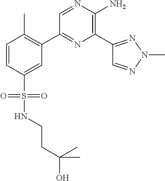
C1(C2=C(C)C=CC(S(=O)(=O)NCCC(O)(C)C)=C2)=NC(C2=NN(C)N=C2)=C(N)N=C1
